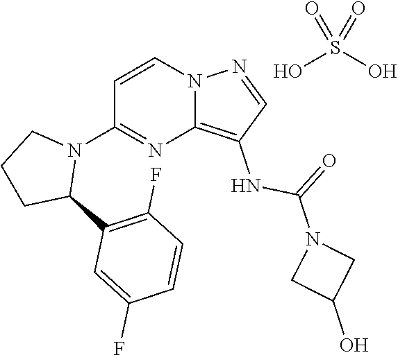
N12C(=C(NC(N3CC(O)C3)=O)C=N1)N=C(N1CCCC1C1=C(F)C=CC(F)=C1)C=C2.OS(O)(=O)=O
